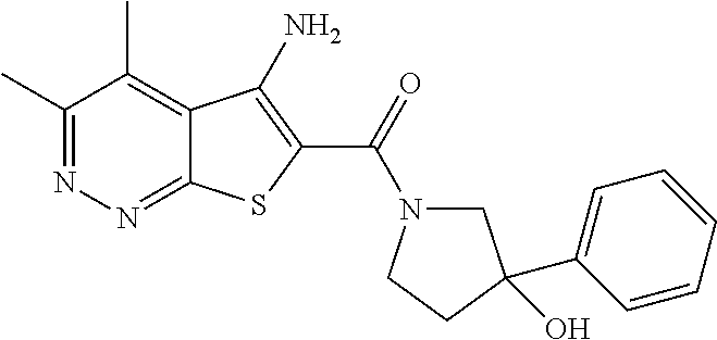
C1(C)=NN=C2C(=C1C)C(N)=C(C(=O)N1CC(C3=CC=CC=C3)(O)CC1)S2
